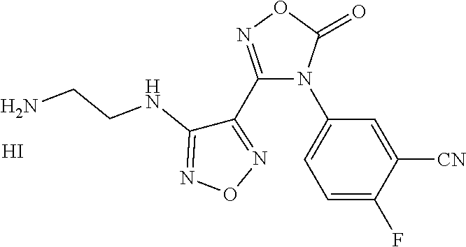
C1(C2=NOC(=O)N2C2=CC=C(F)C([CN])=C2)=NON=C1NCCN.I
